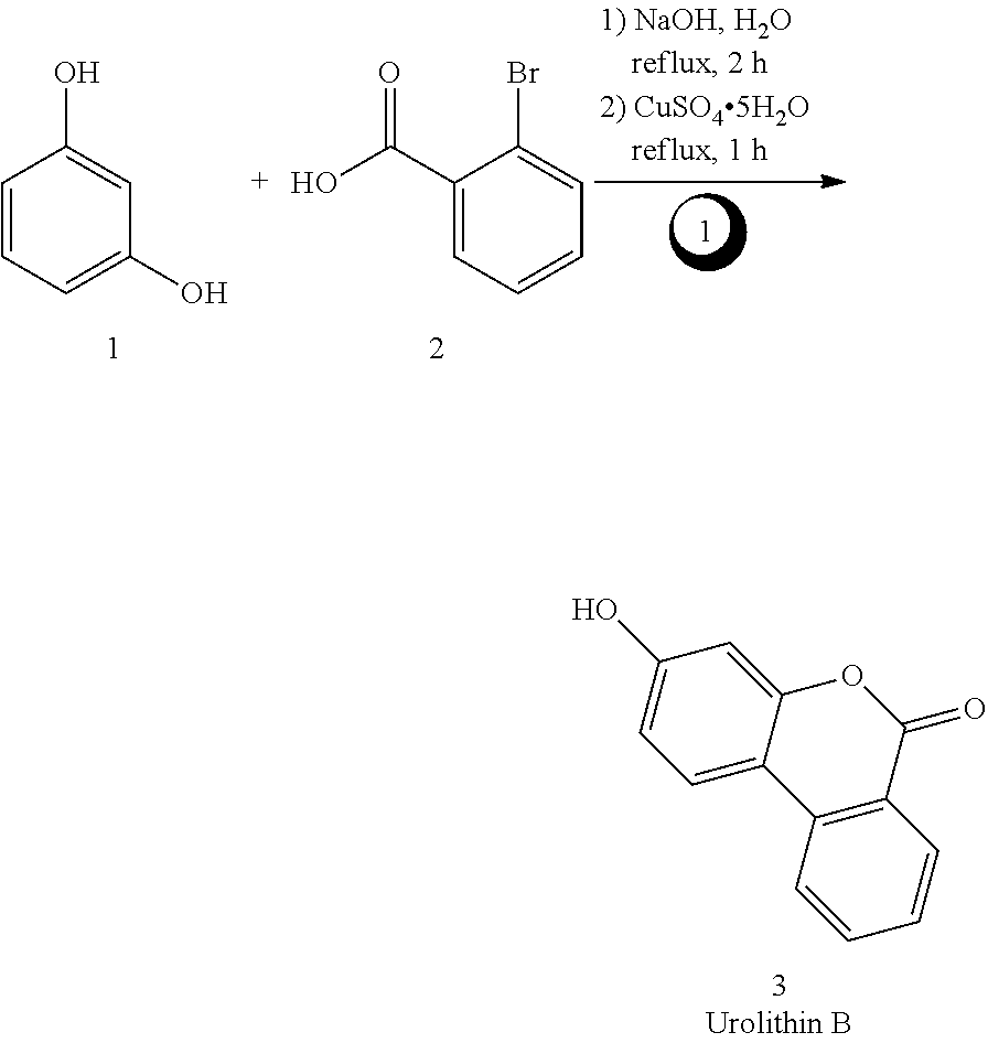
C1(C(O)=O)=CC=CC=C1Br.C1=CC=C(O)C=C1O.C1(O)=CC=C2C(=C1)OC(=O)C1=C2C=CC=C1
